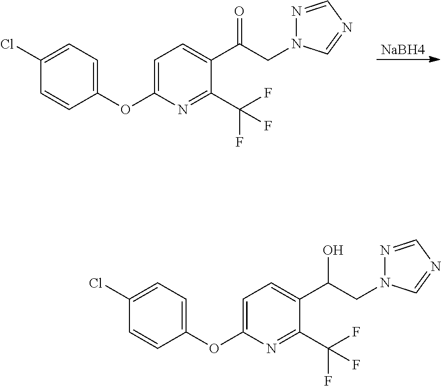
[NaBH4].N1=CN=CN1CC(C1=CC=C(OC2=CC=C(Cl)C=C2)N=C1C(F)(F)F)=O.N1=CN=CN1CC(C1=CC=C(OC2=CC=C(Cl)C=C2)N=C1C(F)(F)F)O
